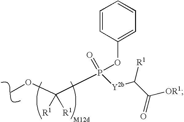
O(C)C(P(OC1=CC=CC=C1)(=O)[Y2b]C(C([OR1])=O)[R1])([R1])[R1]
